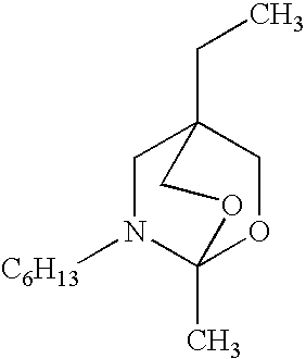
C1N([C6H13])C2(C)OCC1(CC)CO2
